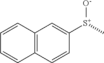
C12=C(C=CC([S+](C)[O-])=C1)C=CC=C2
